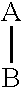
[A]B
